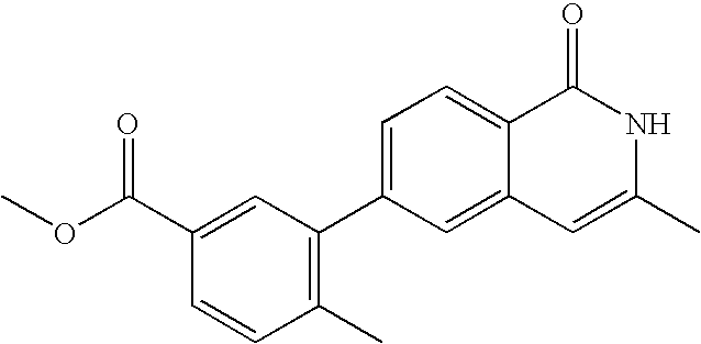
C1=C(C2=C(C)C=CC(C(OC)=O)=C2)C=C2C(=C1)C(=O)NC(C)=C2
